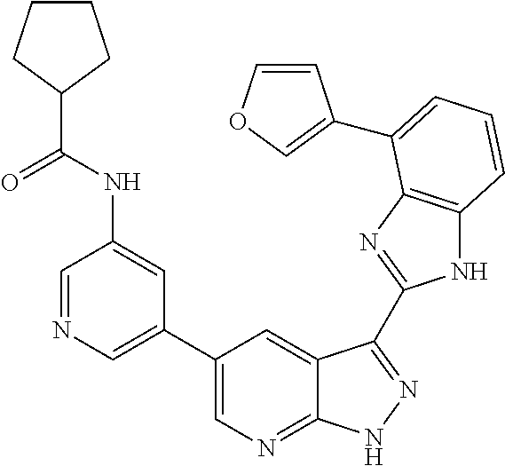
N1C2=C(N=C1C1=NNC3=NC=C(C4=CN=CC(NC(C5CCCC5)=O)=C4)C=C31)C(C1=COC=C1)=CC=C2
